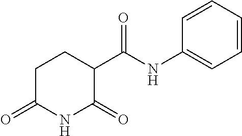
C1=CC=CC(NC(C2CCC(=O)NC2=O)=O)=C1
